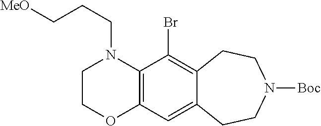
C1OC2=C(N(CCC[MeO])C1)C(Br)=C1C(=C2)CCN([Boc])CC1
